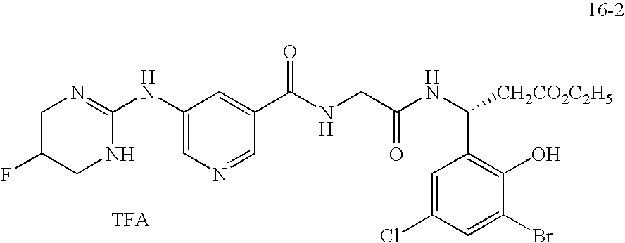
C1(NC2=NCC(F)CN2)=CN=CC(C(=O)NCC(NC(C2=C(O)C(Br)=CC(Cl)=C2)[CH2CO2C2H5])=O)=C1
